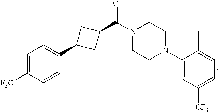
C1=C([F3C])C=CC(C2CC(C(N3CCN(C4=CC([CF3])=CC=C4C)CC3)=O)C2)=C1
